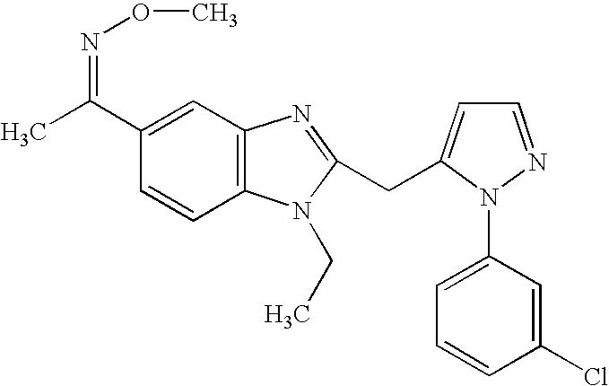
C1(C(C)=NOC)=CC2=C(C=C1)N(CC)C(CC1=CC=NN1C1=CC=CC(Cl)=C1)=N2
